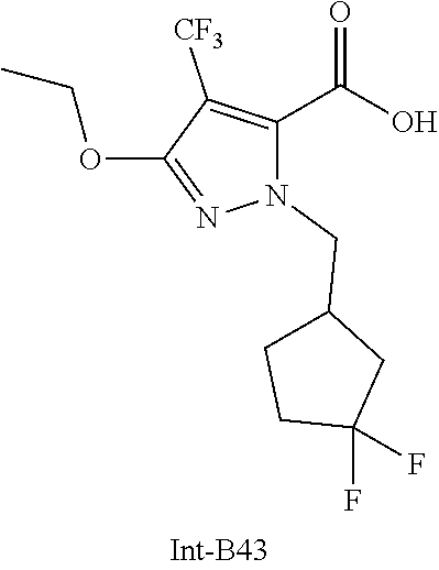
C(OC1=NN(CC2CCC(F)(F)C2)C(C(O)=O)=C1[CF3])C
